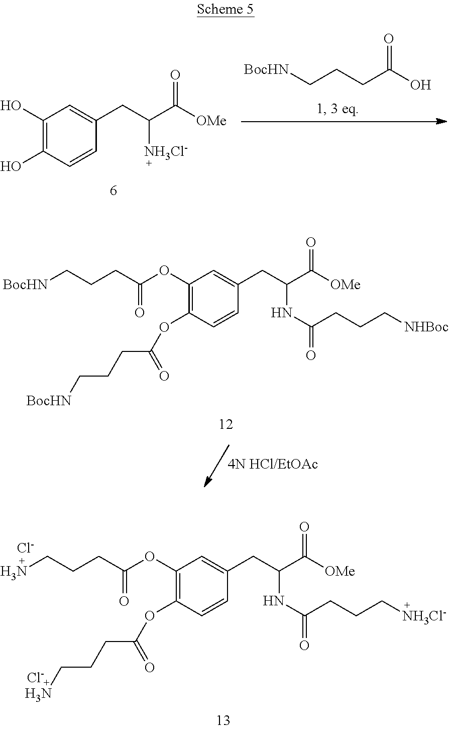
C1(O)=C(O)C=CC(CC(C([OMe])=O)[NH3Cl-])=C1.[BocHN]CCCC(O)=O.[BocHN]CCCC(OC1=C(OC(CCC[BocHN])=O)C=CC(CC(C([OMe])=O)NC(CCC[NHBoc])=O)=C1)=O.NCCCC(OC1=C(OC(CCCN)=O)C=CC(CC(C([OMe])=O)NC(CCC[NH3Cl-])=O)=C1)=O.[Cl-].[Cl-]
